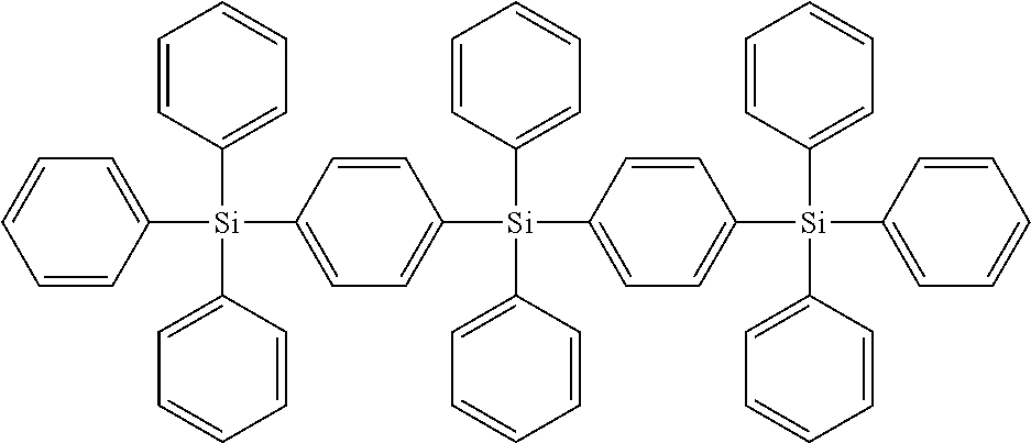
C1=CC([Si](C2=CC=C([Si](C3=CC=C([Si](C4=CC=CC=C4)(C4=CC=CC=C4)C4=CC=CC=C4)C=C3)(C3=CC=CC=C3)C3=CC=CC=C3)C=C2)(C2=CC=CC=C2)C2=CC=CC=C2)=CC=C1
